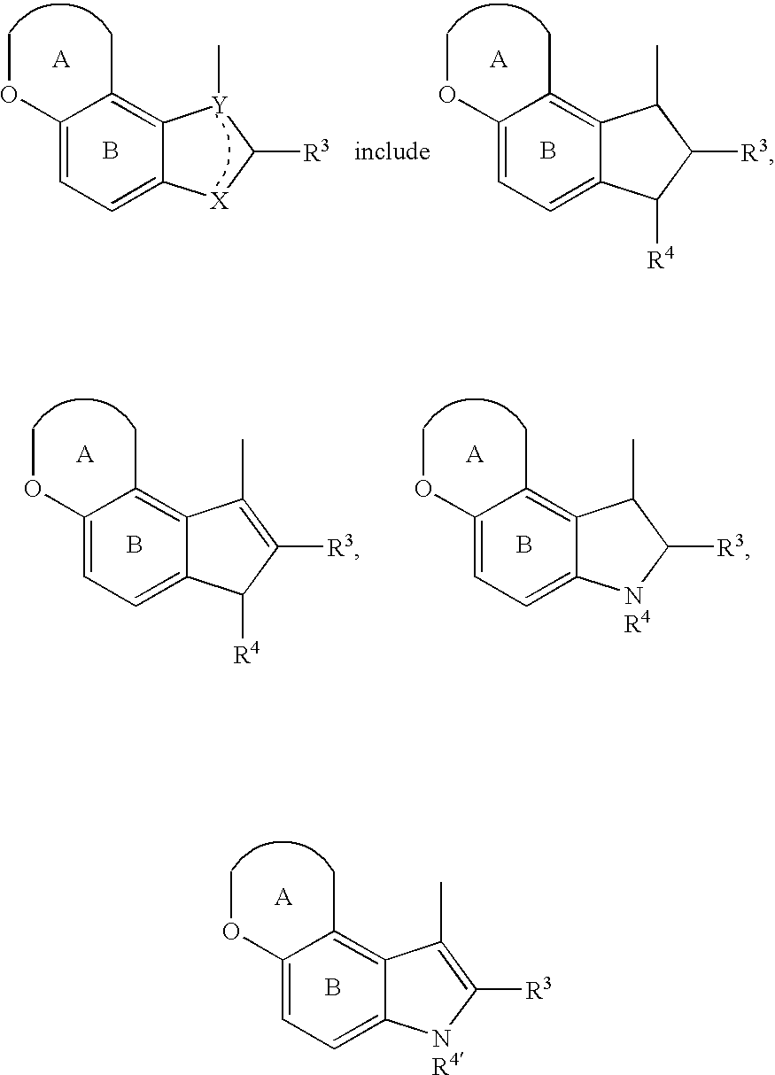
B.C12=C(C)C(OC)=CC=C1[NR4]C([R3])=C2C.B.C12=C(C)C(OC)=CC=C1[X]C([R3])[Y]2C.B.C12=C(C)C(OC)=CC=C1C([R4])C([R3])C2C.B.C12=C(C)C(OC)=CC=C1C([R4])C([R3])=C2C.B.C12=C(C)C(OC)=CC=C1[NR4]C([R3])C2C
